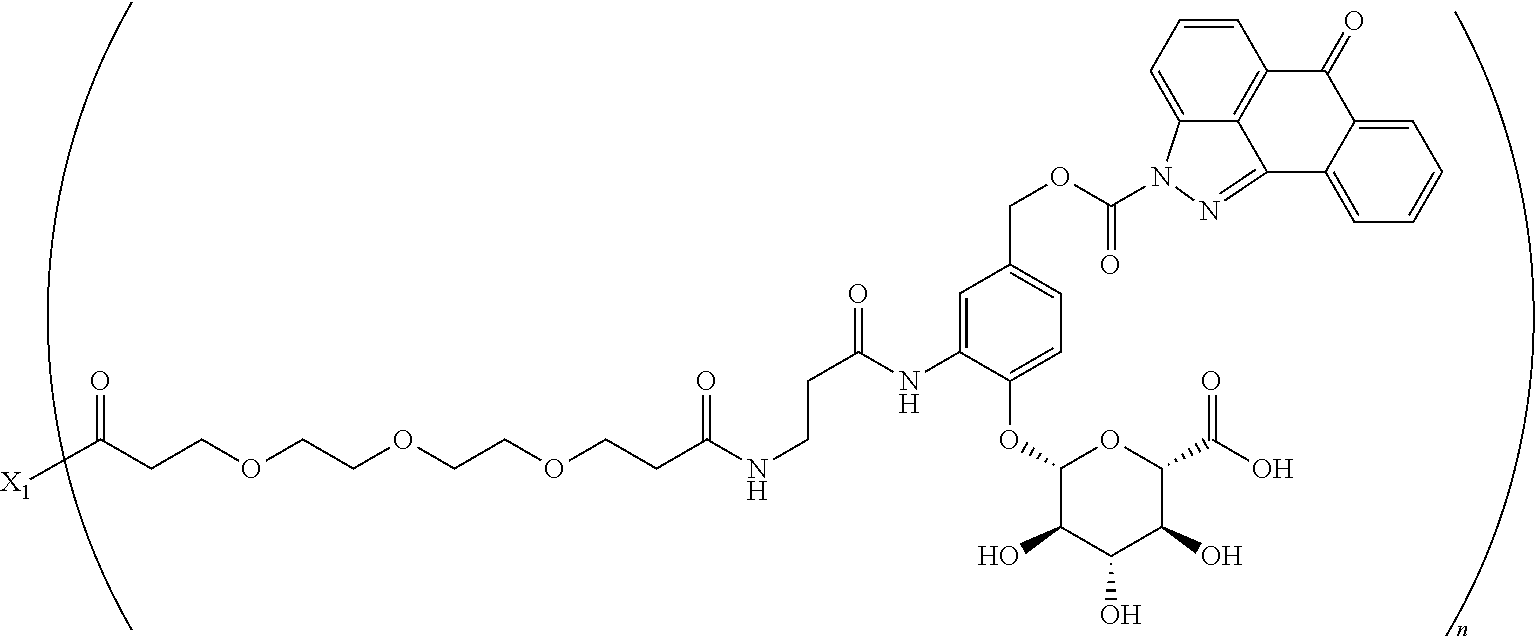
C(OCCOCCOCCC(NCCC(NC1=CC(COC(=O)N2C3=CC=CC4=C3C(=N2)C2=CC=CC=C2C4=O)=CC=C1OC1C(O)C(O)C(O)C(C(=O)O)O1)=O)=O)CC(=O)[X1]
